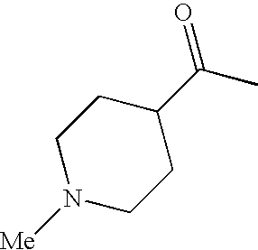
N1([Me])CCC(C(C)=O)CC1
